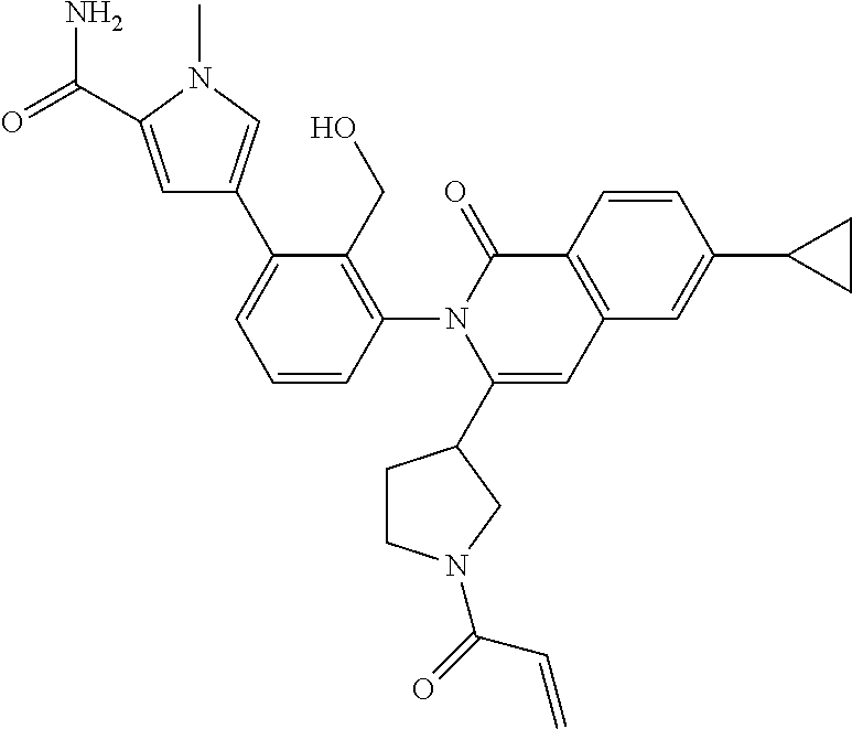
C1=CC(N2C(C3CCN(C(=O)C=C)C3)=CC3=C(C2=O)C=CC(C2CC2)=C3)=C(CO)C(C2=CN(C)C(C(=O)N)=C2)=C1
